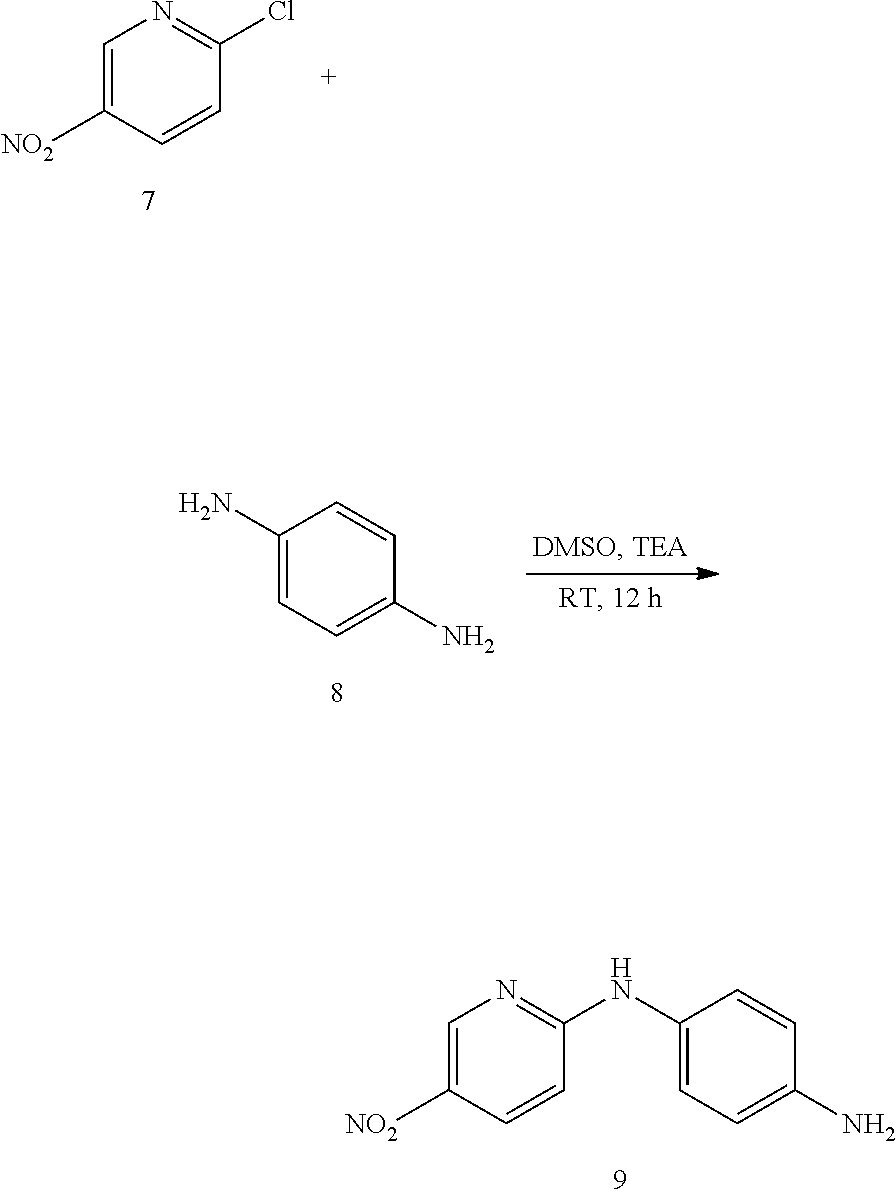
C1=C([NO2])C=CC(NC2=CC=C(N)C=C2)=N1.C1(N)=CC=C(N)C=C1.C1=C([NO2])C=CC(Cl)=N1
